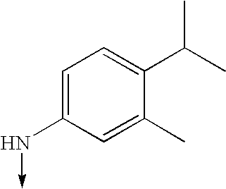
C1=C(N->C)C=C(C)C(C(C)C)=C1
